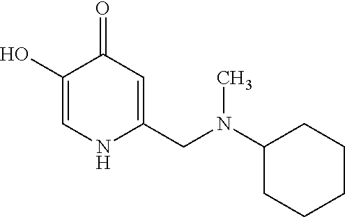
C1(O)=CNC(CN(C2CCCCC2)C)=CC1=O
